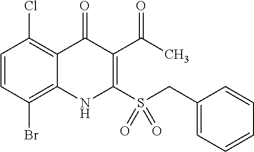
C1=CC(Br)=C2C(=C1Cl)C(=O)C(C(C)=O)=C(S(CC1=CC=CC=C1)(=O)=O)N2
